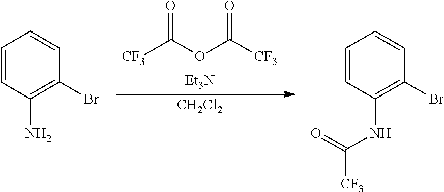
O=C(OC([CF3])=O)[CF3].[Et3N].[CH2Cl2].C1=CC(N)=C(Br)C=C1.C1=CC(NC(=O)[CF3])=C(Br)C=C1
